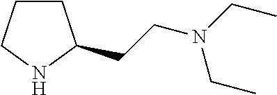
C1CCNC1CCN(CC)CC
